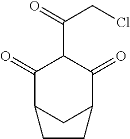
C1(C(=O)CCl)C(=O)C2CC(C1=O)CC2
